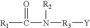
[R1]C(N([R3][Y])[R2])=O
